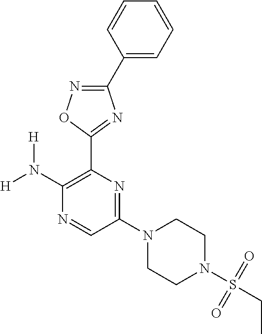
C1(N([H])[H])=C(C2=NC(C3=CC=CC=C3)=NO2)N=C(N2CCN(S(CC)(=O)=O)CC2)C=N1
